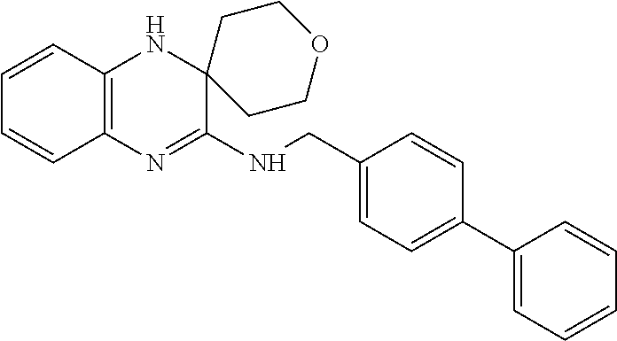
C1=CC2=C(C=C1)N=C(NCC1=CC=C(C3=CC=CC=C3)C=C1)C1(N2)CCOCC1
